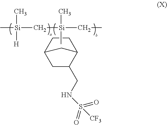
C[Si](C)(C[Si](C)(C)[H])CC.C12CC(CNS(=O)(=O)[CF3])C(C1)CC2
